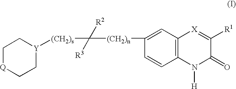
[Q]1CC[Y]([(CH2)s]C([R3])([R2])[(CH2)n]C2=CC3=C(C=C2)N([H])C(=O)C([R1])=[X]3)CC1
